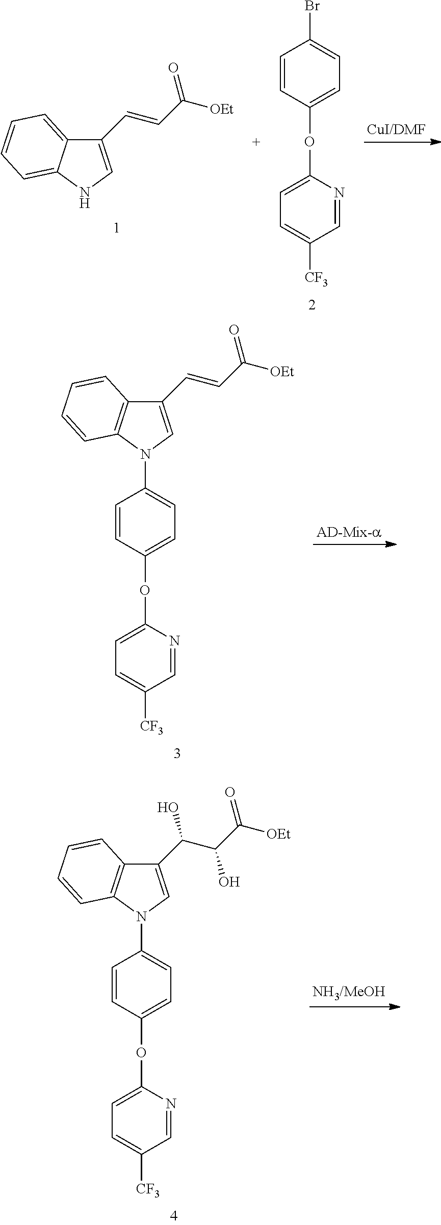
C1=CC(OC2=CC=C([CF3])C=N2)=CC=C1Br.C1(C=CC([OEt])=O)=CNC2=CC=CC=C12.C1=CC(OC2=CC=C([CF3])C=N2)=CC=C1N1C2=C(C(C=CC([OEt])=O)=C1)C=CC=C2.C1=CC(OC2=CC=C([CF3])C=N2)=CC=C1N1C2=C(C(C(C(C([OEt])=O)O)O)=C1)C=CC=C2
